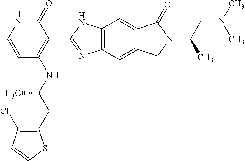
C12=C(C=C3C(=C1)C(=O)N(C(CN(C)C)C)C3)N=C(C1=C(NC(CC3=C(Cl)C=CS3)C)C=CNC1=O)N2
